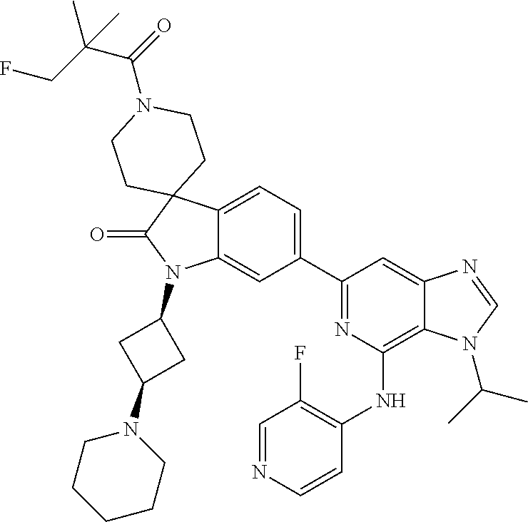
C12=CC=C(C3=NC(NC4=C(F)C=NC=C4)=C4C(=C3)N=CN4C(C)C)C=C1N(C1CC(N3CCCCC3)C1)C(=O)C21CCN(C(=O)C(CF)(C)C)CC1
